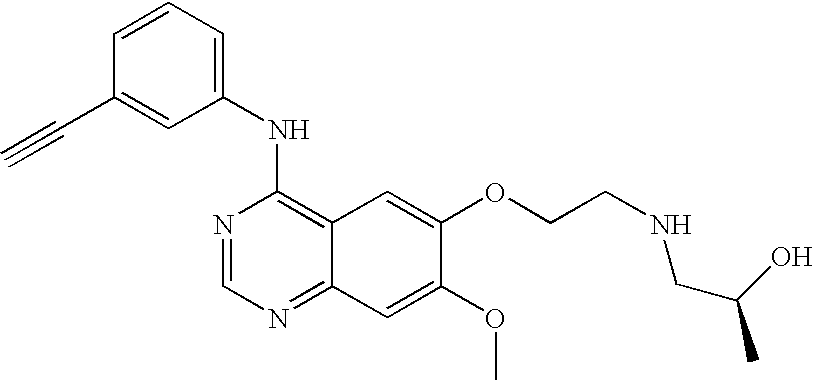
C1=CC=C(NC2=C3C(=NC=N2)C=C(OC)C(OCCNCC(O)C)=C3)C=C1C#C
